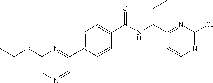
C1(C(NC(C2=CC=C(C3=NC(OC(C)C)=CN=C3)C=C2)=O)CC)=NC(Cl)=NC=C1
